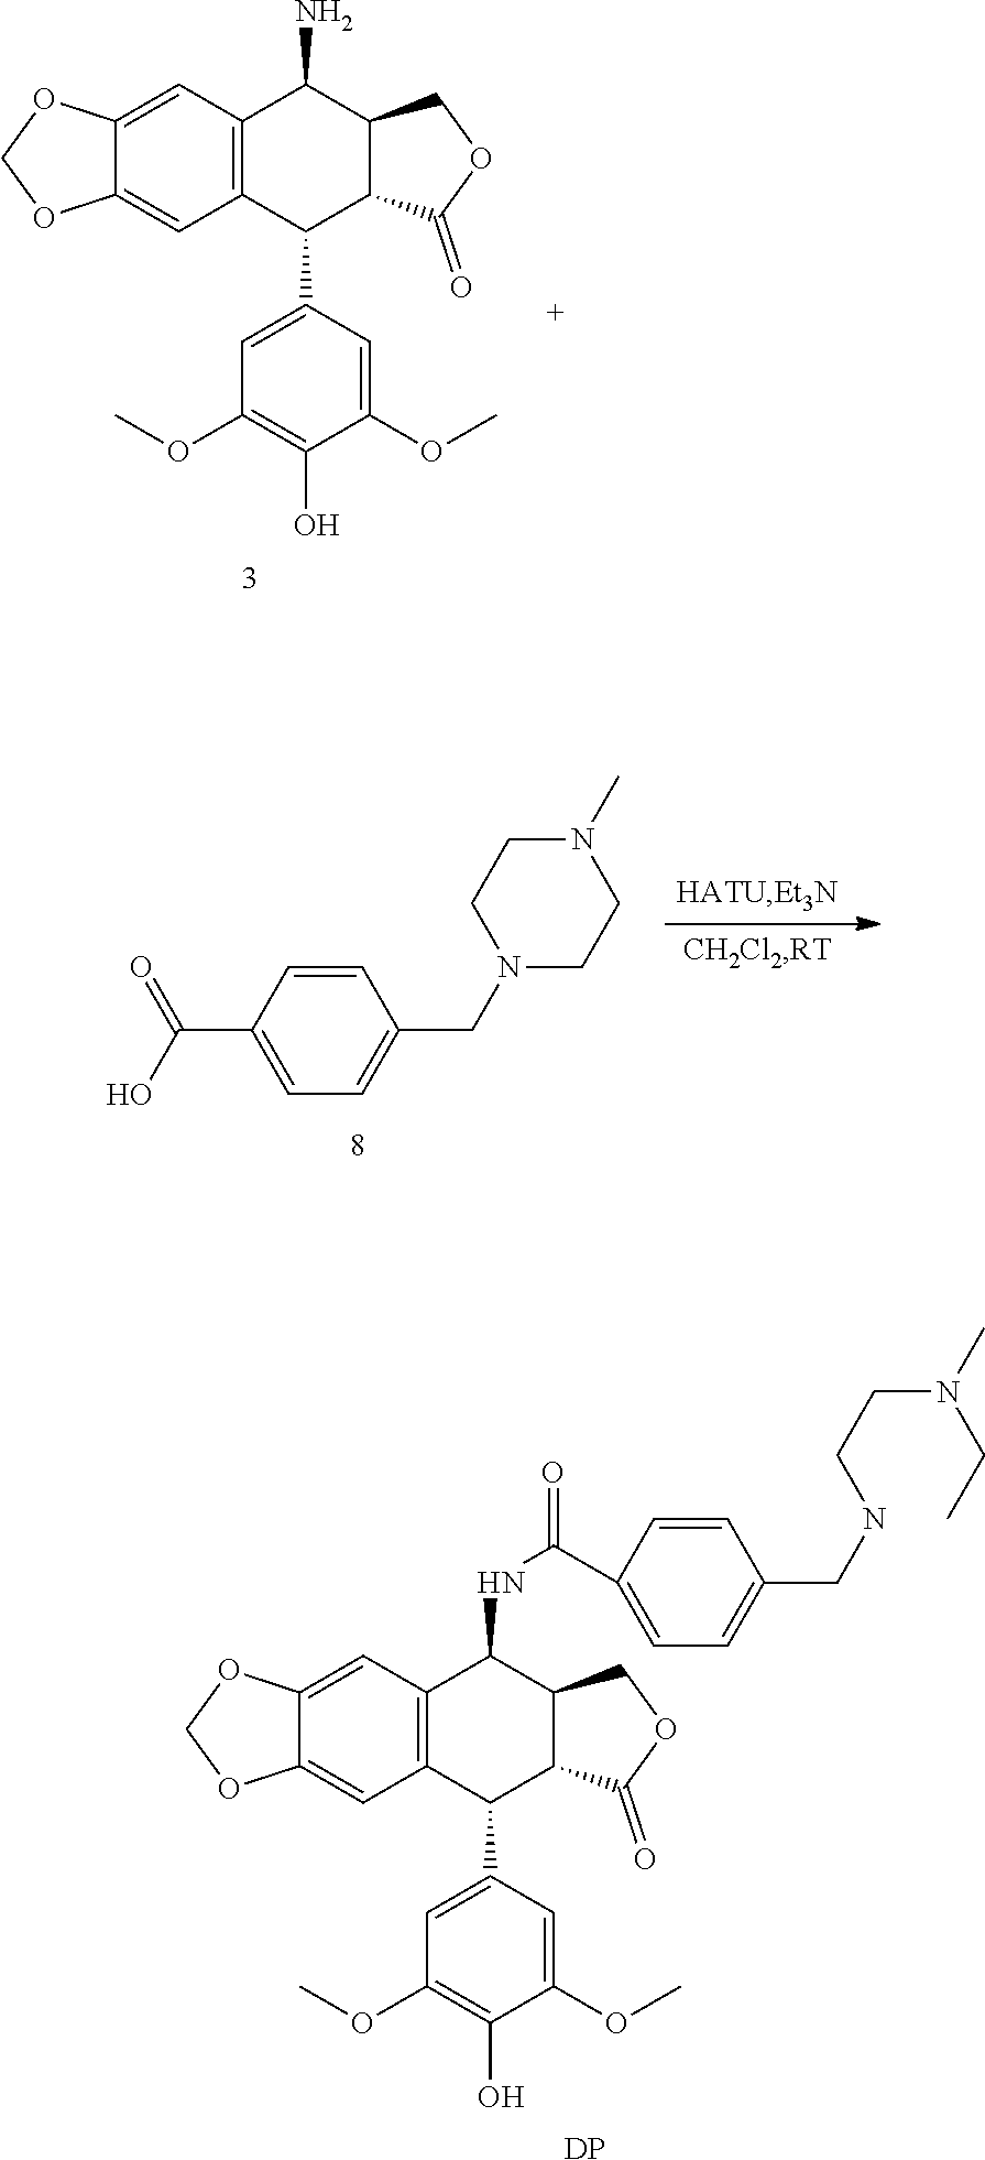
C12=CC3=C(C=C1OCO2)C(C1=CC(OC)=C(O)C(OC)=C1)C1C(C3N)COC1=O.C1=C(C(=O)O)C=CC(CN2CCN(C)CC2)=C1.[DP].C12=CC3=C(C=C1OCO2)C(C1=CC(OC)=C(O)C(OC)=C1)C1C(C3NC(=O)C2=CC=C(CNCCN(CC)C)C=C2)COC1=O
